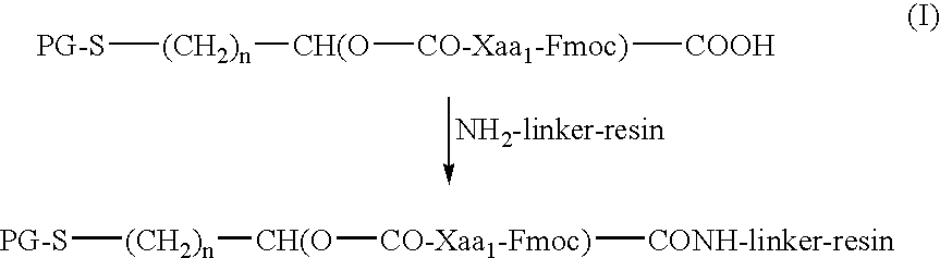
[PG-S][(CH2)n][CH(O][CO-Xaa1-Fmoc)][COOH].[PG-S][(CH2)n][CH(O][CO-Xaa1-Fmoc)][CONH-linker-resin]
